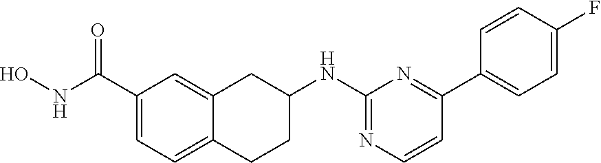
C1(C(NO)=O)=CC=C2C(=C1)CC(NC1=NC=CC(C3=CC=C(F)C=C3)=N1)CC2
